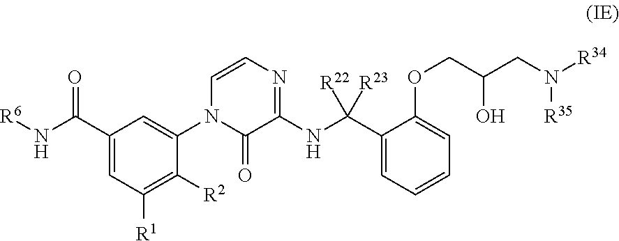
C1(C(N[R6])=O)=CC([R1])=C([R2])C(N2C(=O)C(NC(C3=CC=CC=C3OCC(CN([R34])[R35])O)([R22])[R23])=NC=C2)=C1
